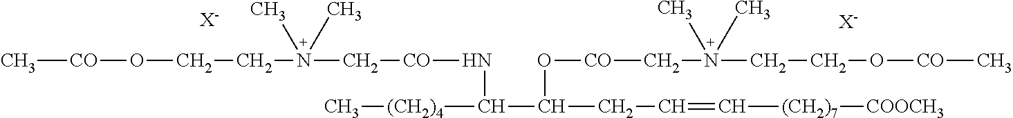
C[CO]OCCN(C[CO]NC([(CH2)4]C)C(O[CO]CN(CCO[CO]C)(C)C)CC=C[(CH2)7][COOCH3])(C)C.[X-].[X-]
